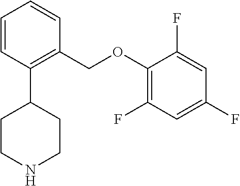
C1=CC(C2CCNCC2)=C(COC2=C(F)C=C(F)C=C2F)C=C1
